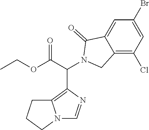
C12=C(Cl)C=C(Br)C=C1C(=O)N(C(C(OCC)=O)C1=C3N(C=N1)CCC3)C2
